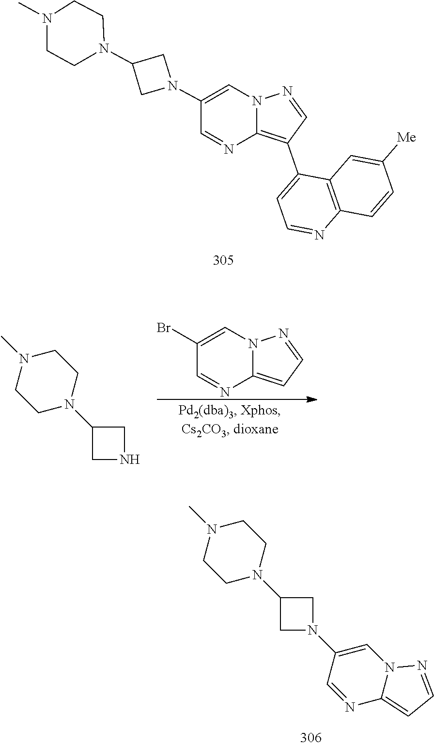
N1(C2=CN3N=CC(C4=CC=NC5=C4C=C([Me])C=C5)=C3N=C2)CC(N2CCN(C)CC2)C1.C1(Br)=CN2C(=CC=N2)N=C1.C1NCC1N1CCN(C)CC1.C1N(C2=CN3C(=CC=N3)N=C2)CC1N1CCN(C)CC1
